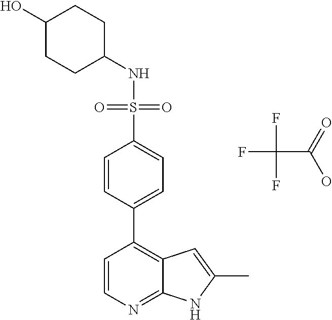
FC(C(=O)O)(F)F.N(S(=O)(=O)C1=CC=C(C2=C3C(=NC=C2)NC(C)=C3)C=C1)C1CCC(O)CC1
